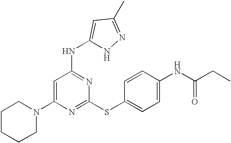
N1(C2=CC(NC3=CC(C)=NN3)=NC(SC3=CC=C(NC(=O)CC)C=C3)=N2)CCCCC1
